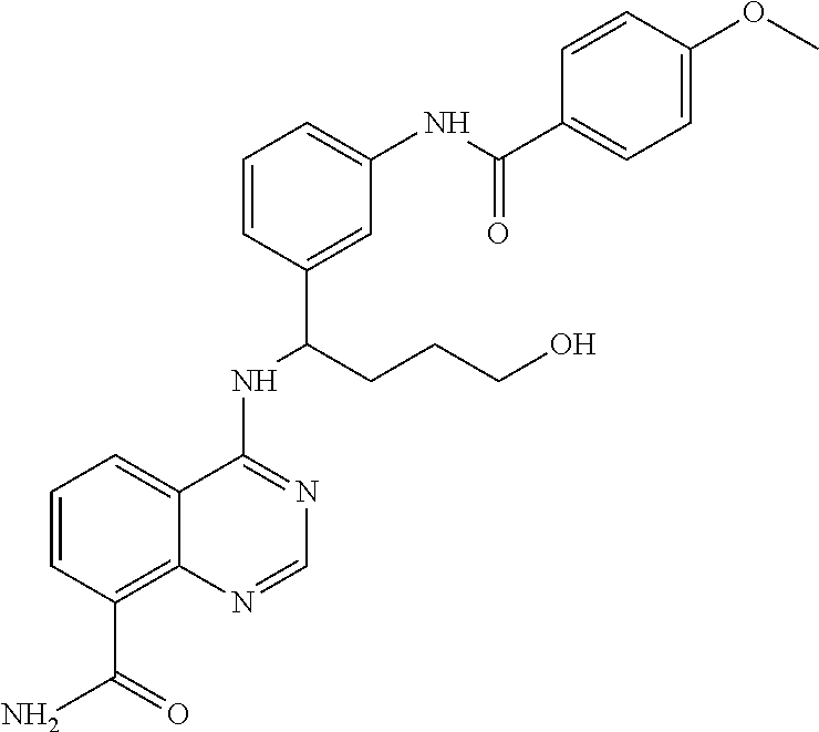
C1=CC(C(N)=O)=C2C(=C1)C(NC(C1=CC(NC(C3=CC=C(OC)C=C3)=O)=CC=C1)CCCO)=NC=N2
